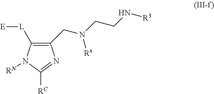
C1(CN(CCN[R3])[Rx])=C([L][E])N([RN])C([RC])=N1
